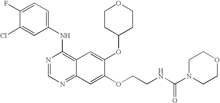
C1=C(Cl)C(F)=CC=C1NC1=C2C(=NC=N1)C=C(OCCNC(N1CCOCC1)=O)C(OC1CCOCC1)=C2
